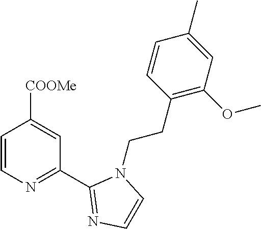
C1=CN=C(C2=NC=CN2CCC2=C(OC)C=C(C)C=C2)C=C1[COOMe]
